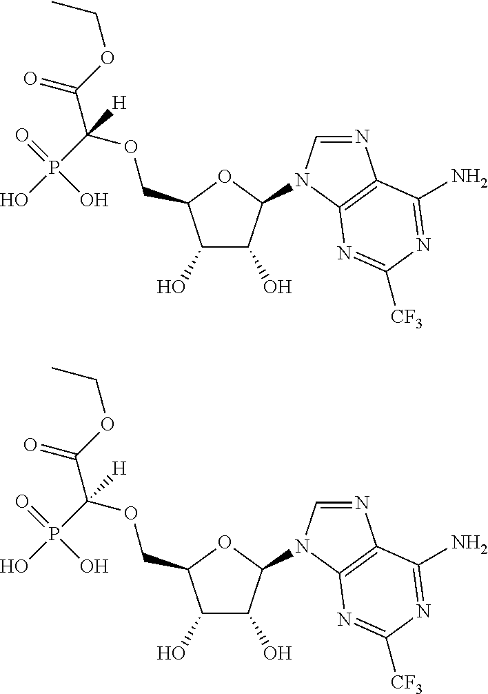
[CF3]C1=NC2=C(N=CN2C2C(O)C(O)C(COC(C(=O)OCC)([H])P(O)(=O)O)O2)C(N)=N1.[CF3]C1=NC2=C(N=CN2C2C(O)C(O)C(COC(C(=O)OCC)([H])P(O)(=O)O)O2)C(N)=N1
